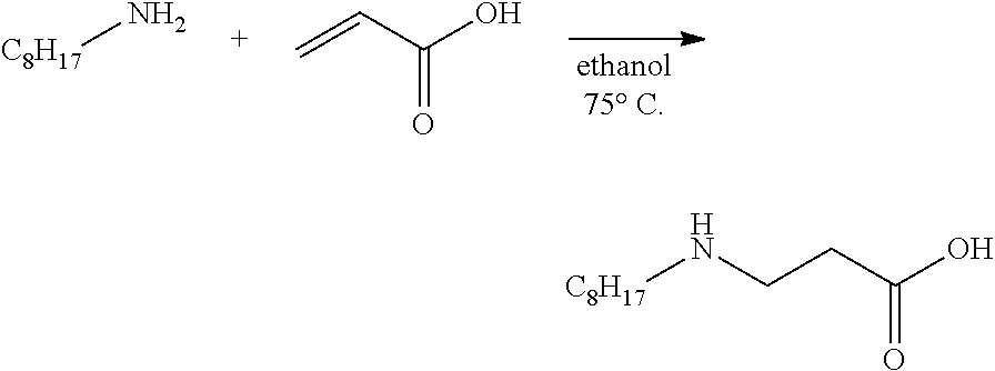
[C8H17]N.C=CC(O)=O.[C8H17]NCCC(O)=O
